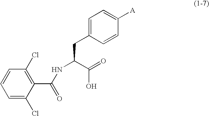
C1=C(Cl)C(C(NC(C(=O)O)CC2=CC=C([A])C=C2)=O)=C(Cl)C=C1
